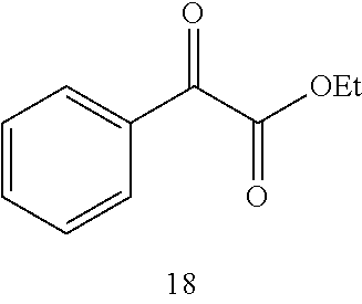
C1=CC=CC(C(C([OEt])=O)=O)=C1
